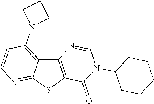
C12=C(SC3=NC=CC(N4CCC4)=C13)C(=O)N(C1CCCCC1)C=N2
